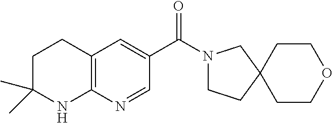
C(C1=CC2=C(N=C1)NC(C)(C)CC2)(=O)N1CCC2(C1)CCOCC2
